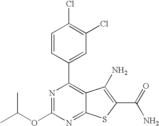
N1=C(OC(C)C)N=C2C(=C1C1=CC(Cl)=C(Cl)C=C1)C(N)=C(C(N)=O)S2
